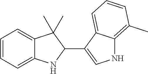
C1=CC=C2C(=C1)C(C)(C)C(C1=CNC3=C(C)C=CC=C13)N2
